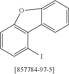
C1=CC=C(I)C2=C1OC1=CC=CC=C21
